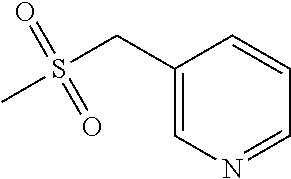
C1(CS(C)(=O)=O)=CN=CC=C1
